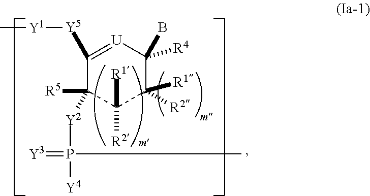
C1([Y5][Y1]C)=[U]C(B)([R4])C([R1])([R2])C([R2])([R1])C1([R5])[Y2]P([Y4])(=[Y3])C
